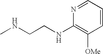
C1=CC=NC(NCCNC)=C1[OMe]
